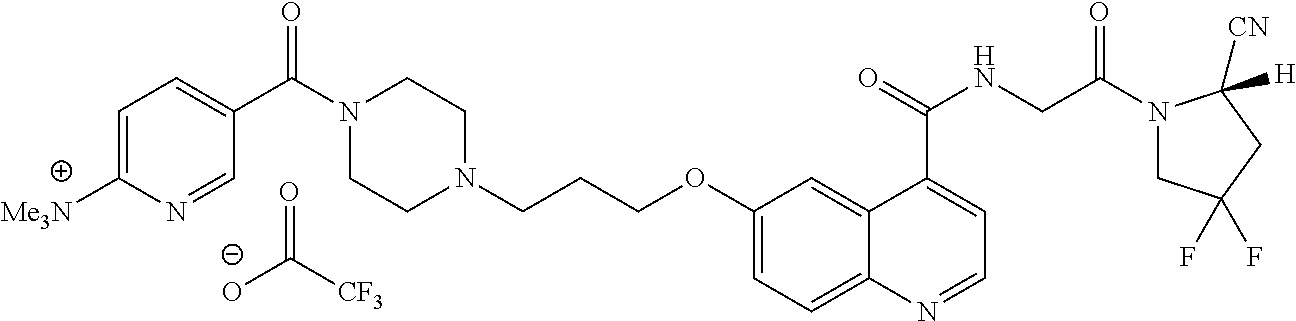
C1CN(CCCOC2=CC=C3C(=C2)C(C(=O)NCC(N2CC(F)(F)CC2([CN])[H])=O)=CC=N3)CCN1C(C1=CC=C([Me3N])N=C1)=O.O=C([CF3])[O-]
